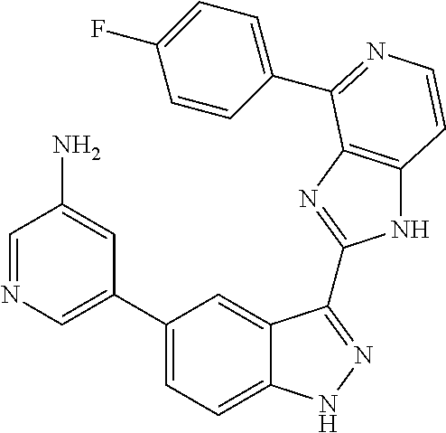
C1(C2=CN=CC(N)=C2)=CC=C2C(=C1)C(C1=NC3=C(N1)C=CN=C3C1=CC=C(F)C=C1)=NN2
